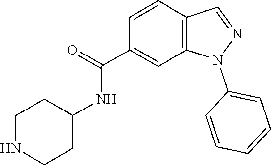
C1(C(NC2CCNCC2)=O)=CC2=C(C=C1)C=NN2C1=CC=CC=C1
